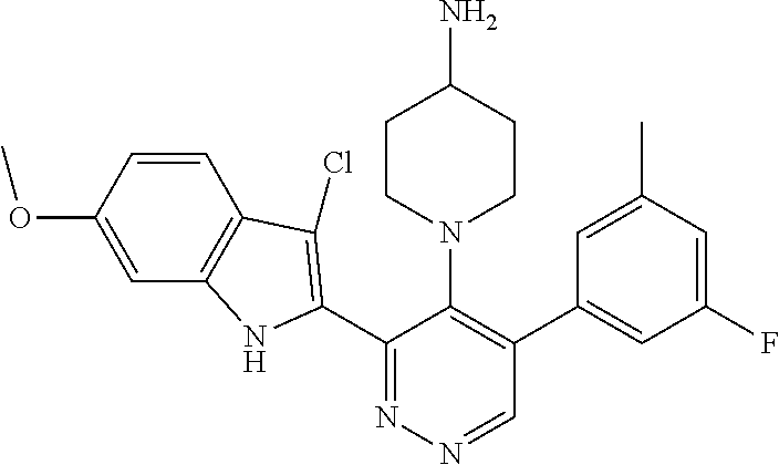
C1(C2=C(Cl)C3=C(N2)C=C(OC)C=C3)=NN=CC(C2=CC(F)=CC(C)=C2)=C1N1CCC(N)CC1
